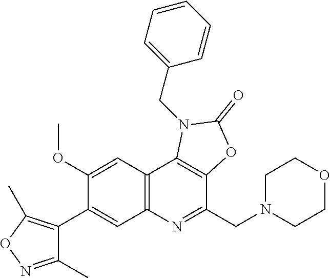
C1(C)=NOC(C)=C1C1=CC2=C(C=C1OC)C1=C(C(CN3CCOCC3)=N2)OC(=O)N1CC1=CC=CC=C1
